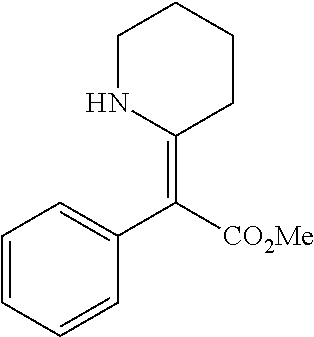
C1=CC=CC(C([CO2Me])=C2CCCCN2)=C1
